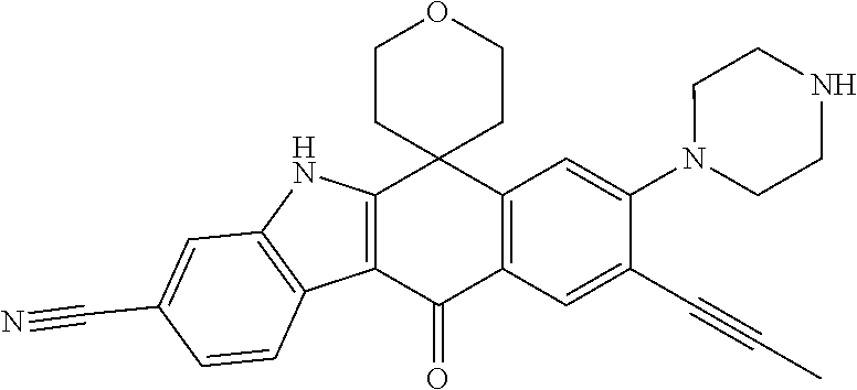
C12=C(C(=O)C3=C(C14CCOCC4)C=C(N1CCNCC1)C(C#CC)=C3)C1=C(N2)C=C(C#N)C=C1
